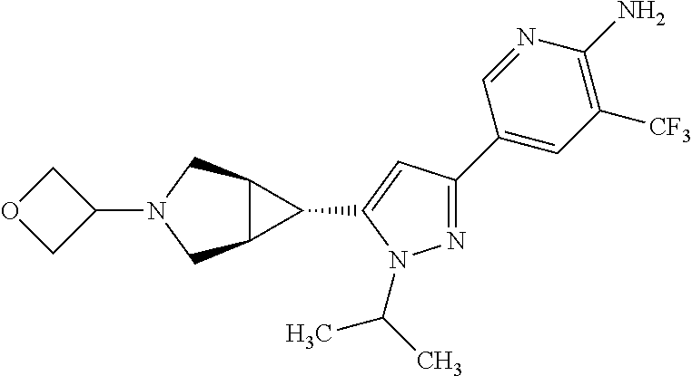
C1OCC1N1CC2C(C1)C2C1=CC(C2=CC([CF3])=C(N)N=C2)=NN1C(C)C
